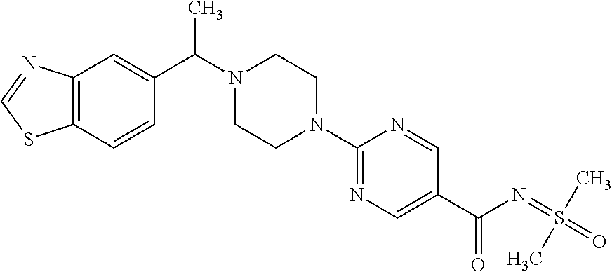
C12=C(C=C(C(C)N3CCN(C4=NC=C(C(=O)N=S(=O)(C)C)C=N4)CC3)C=C1)N=CS2
